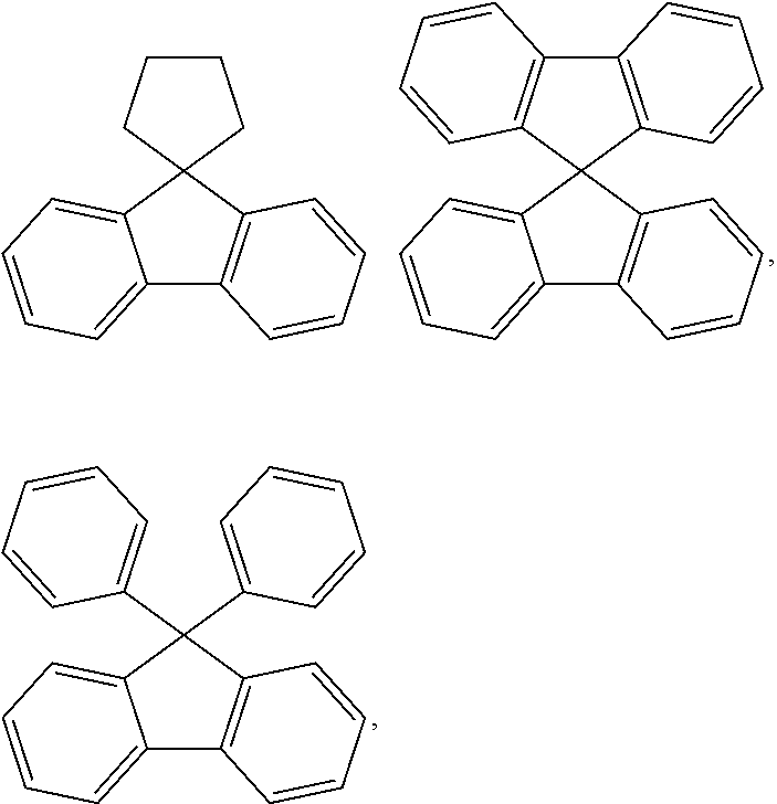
C12=CC=CC=C1C1(C3=C2C=CC=C3)CCCC1.C12=CC=CC=C1C1(C3=C2C=CC=C3)C2=C(C3=C1C=CC=C3)C=CC=C2.C12=CC=CC=C1C(C1=CC=CC=C1)(C1=CC=CC=C1)C1=C2C=CC=C1
